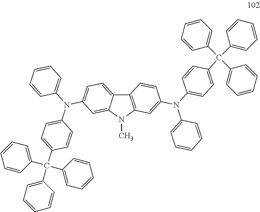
C12=C(N(C)C3=CC(N(C4=CC=C(C(C5=CC=CC=C5)(C5=CC=CC=C5)C5=CC=CC=C5)C=C4)C4=CC=CC=C4)=CC=C13)C=C(N(C1=CC=CC=C1)C1=CC=C(C(C3=CC=CC=C3)(C3=CC=CC=C3)C3=CC=CC=C3)C=C1)C=C2
